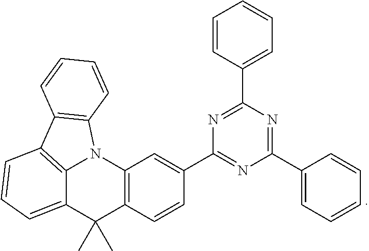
C12=CC=CC3=C1N(C1=C(C2(C)C)C=CC(C2=NC(C4=CC=CC=C4)=NC(C4=CC=CC=C4)=N2)=C1)C1=C3C=CC=C1
